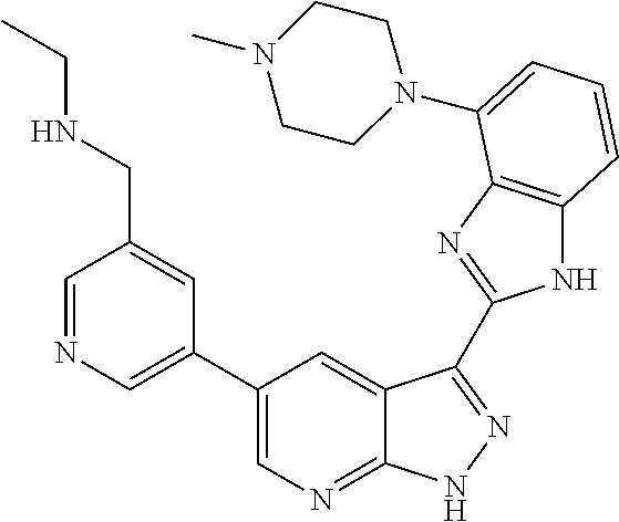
C1(C2=CN=CC(CNCC)=C2)=CN=C2C(=C1)C(C1=NC3=C(N1)C=CC=C3N1CCN(C)CC1)=NN2
